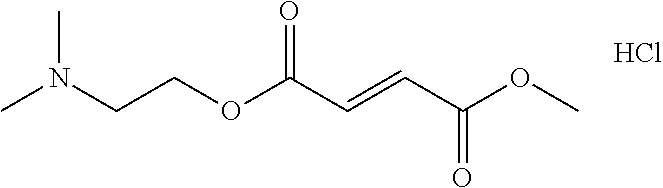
N(CCOC(C=CC(OC)=O)=O)(C)C.Cl
